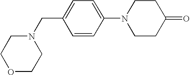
C1=CC(N2CCC(=O)CC2)=CC=C1CN1CCOCC1
